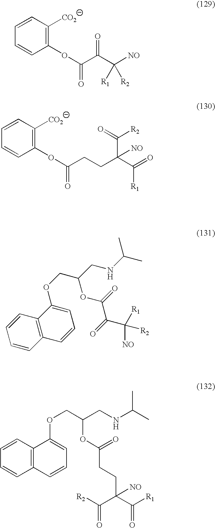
C1(OC(=O)C(C([NO])([R1])[R2])=O)=C([CO2])C=CC=C1.C1(OC(=O)CCC(C([R2])=O)(C([R1])=O)[NO])=C([CO2])C=CC=C1.C1=CC2=C(C=C1)C=CC=C2OCC(CNC(C)C)OC(=O)C(C([R2])([R1])[NO])=O.C1=CC2=C(C=C1)C=CC=C2OCC(CNC(C)C)OC(=O)CCC(C([R1])=O)(C([R2])=O)[NO]
